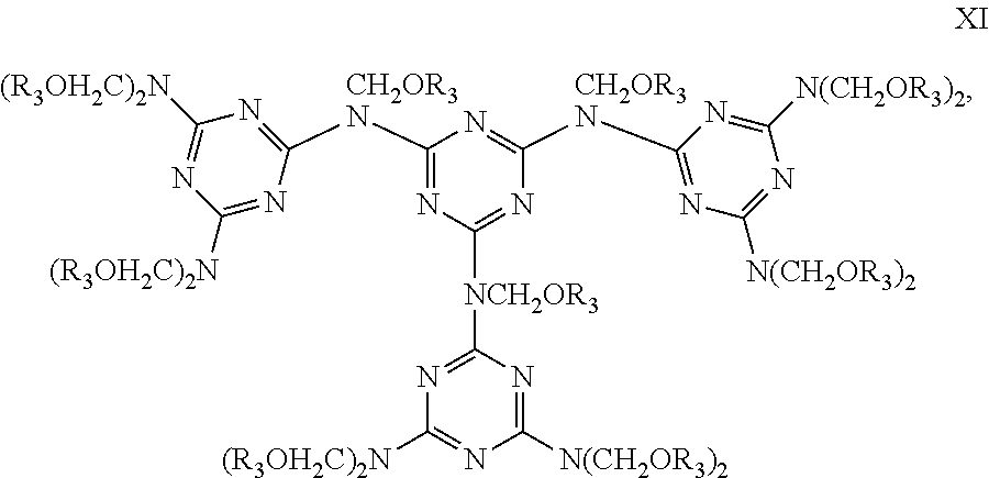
N1=C([CH2OR3N]C2=NC([(R3OH2C)2N])=NC([(R3OH2C)2N])=N2)N=C([CH2OR3N]C2=NC([N(CH2OR3)2])=NC([N(CH2OR3)2])=N2)N=C1[NCH2OR3]C1=NC([(R3OH2C)2N])=NC([N(CH2OR3)2])=N1
